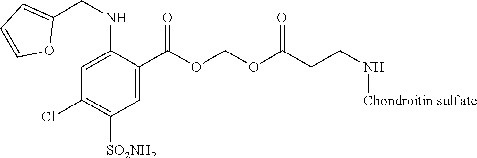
ClC1=C([SO2NH2])C=C(C(OCOC(CCN[Chondroitin sulfate])=O)=O)C(NCC2=CC=CO2)=C1
